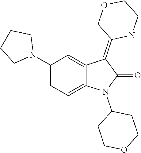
C1(N2C(=O)C(=C3COCCN3)C3=CC(N4CCCC4)=CC=C23)CCOCC1
